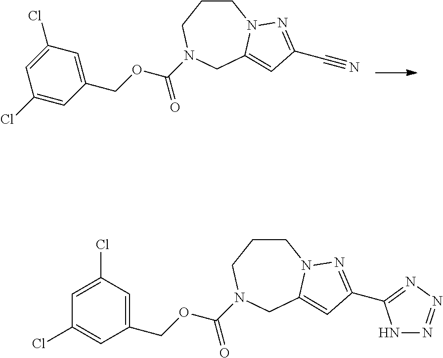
C1CCN(C(OCC2=CC(Cl)=CC(Cl)=C2)=O)CC2=CC(C#N)=NN12.C1CCN(C(OCC2=CC(Cl)=CC(Cl)=C2)=O)CC2=CC(C3=NN=NN3)=NN12
